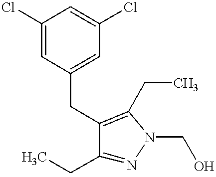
C1(CC)=NN(CO)C(CC)=C1CC1=CC(Cl)=CC(Cl)=C1
